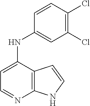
C12=C(C(NC3=CC(Cl)=C(Cl)C=C3)=CC=N1)C=CN2
